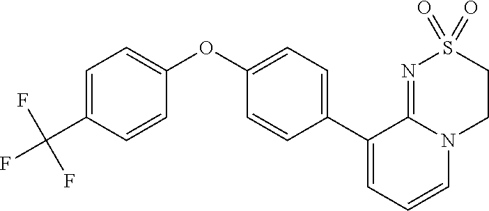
C1(C2=CC=CN3C2=NS(=O)(=O)CC3)=CC=C(OC2=CC=C(C(F)(F)F)C=C2)C=C1
